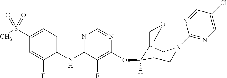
C1(NC2=NC=NC(OC3([H])C4COCC3CN(C3=NC=C(Cl)C=N3)C4)=C2F)=CC=C(S(C)(=O)=O)C=C1F
